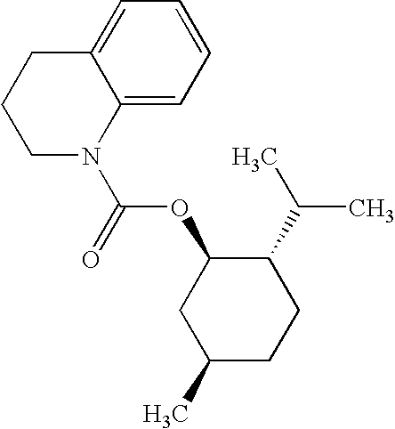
C1CN(C(OC2CC(C)CCC2C(C)C)=O)C2=CC=CC=C2C1
